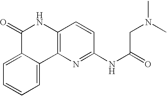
C12=CC=CC=C1C1=C(NC2=O)C=CC(NC(CN(C)C)=O)=N1
